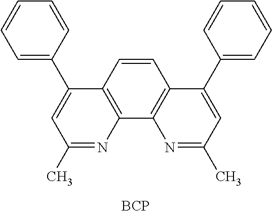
C1=C(C2=CC=CC=C2)C2=C(N=C1C)C1=C(C=C2)C(C2=CC=CC=C2)=CC(C)=N1.[BCP]
